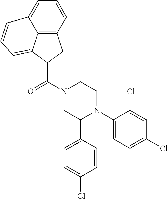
C(N1CC(C2=CC=C(Cl)C=C2)N(C2=CC=C(Cl)C=C2Cl)CC1)(=O)C1C2=CC=CC3=CC=CC(=C23)C1
